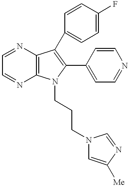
C12=C(N=CC=N1)C(C1=CC=C(F)C=C1)=C(C1=CC=NC=C1)N2CCCN1C=C([Me])N=C1
